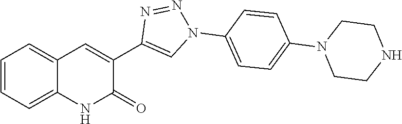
C1=CC=C2C(=C1)NC(=O)C(C1=CN(C3=CC=C(N4CCNCC4)C=C3)N=N1)=C2
